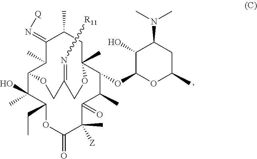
C1(O)C(OC2C(C)C(=O)C(C)([Z])C(=O)OC(CC)C(O)(C)C3C(C)C(=N[Q])C(C)CC2(C)OCC(=N[R11])CO3)OC(C)CC1N(C)C
